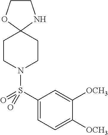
C1COC2(N1)CCN(S(C1=CC=C([OCH3])C([OCH3])=C1)(=O)=O)CC2
